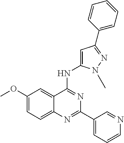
C1(OC)=CC=C2C(=C1)C(NC1=CC(C3=CC=CC=C3)=NN1C)=NC(C1=CC=CN=C1)=N2
